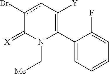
C1(C2=C([Y])cc(Br)C(=[X])N2C[Me])=CC=CC=C1F
